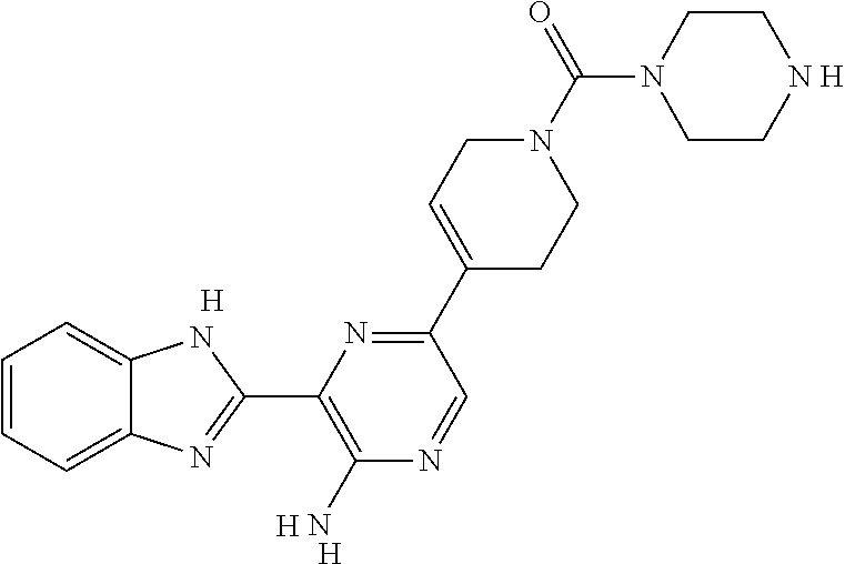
[H].[H].C1=CC=C2C(=C1)NC(C1=C(N)N=CC(C3=CCN(C(N4CCNCC4)=O)CC3)=N1)=N2.[H].[H]
